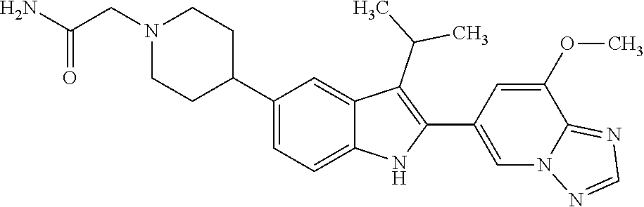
N1(CC(=O)N)CCC(C2=CC=C3C(=C2)C(C(C)C)=C(C2=CN4C(=NC=N4)C(OC)=C2)N3)CC1
